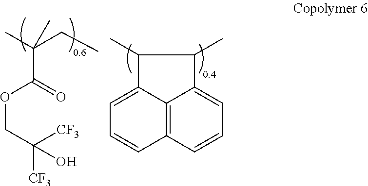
C1(C)C2=CC=CC3=C2C(=CC=C3)C1C.CC(CC)(C)C(=O)OCC([CF3])([CF3])O
